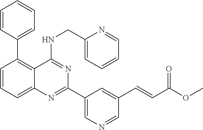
C1=CC(C2=C3C(=CC=C2)N=C(C2=CN=CC(C=CC(OC)=O)=C2)N=C3NCC2=CC=CC=N2)=CC=C1
